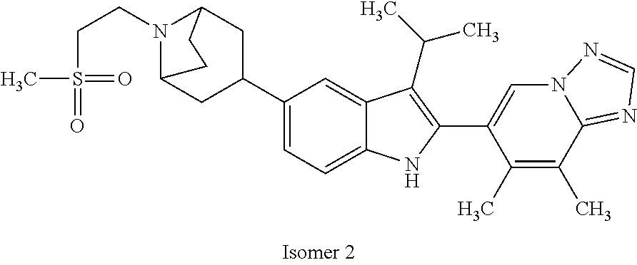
C(N1C2CC(C3=CC=C4C(=C3)C(C(C)C)=C(C3=CN5C(=NC=N5)C(C)=C3C)N4)CC1CC2)CS(C)(=O)=O
